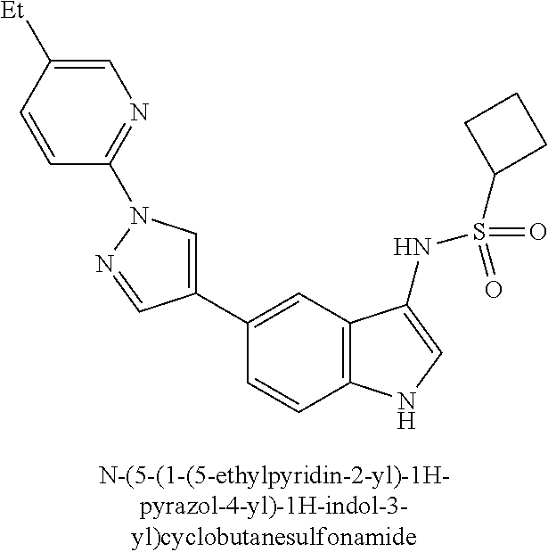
C1(C2=CN(C3=NC=C([Et])C=C3)N=C2)=CC2=C(C=C1)NC=C2NS(=O)(=O)C1CCC1
